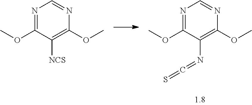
N1=C(OC)C(N=C=S)=C(OC)N=C1.N1=C(OC)C([NCS])=C(OC)N=C1
